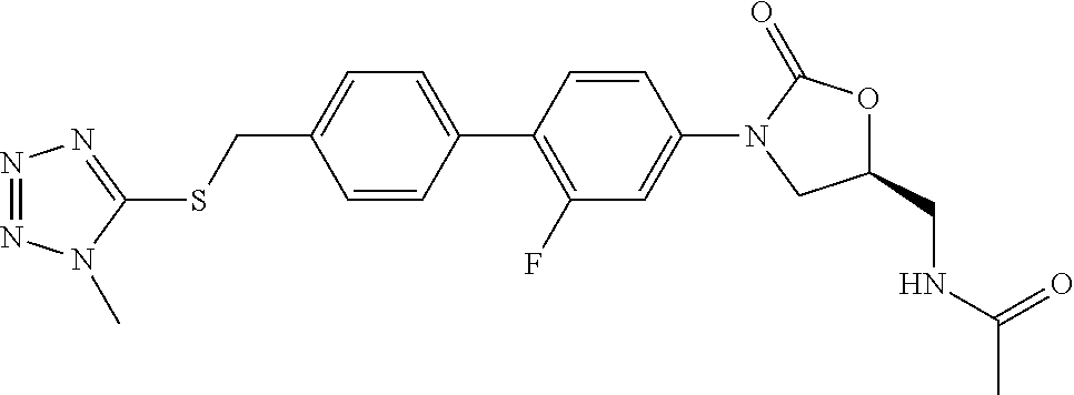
C1=CC(CSC2=NN=NN2C)=CC=C1C1=C(F)C=C(N2CC(CNC(C)=O)OC2=O)C=C1
